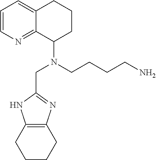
C1=CN=C2C(=C1)CCCC2N(CCCCN)CC1=NC2=C(N1)CCCC2
